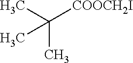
C(C)(C)([COOCH2I])C
